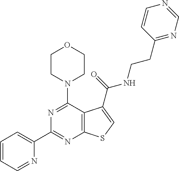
C1=CC=NC(C2=NC3=C(C(N4CCOCC4)=N2)C(C(=O)NCCC2=NC=NC=C2)=CS3)=C1
